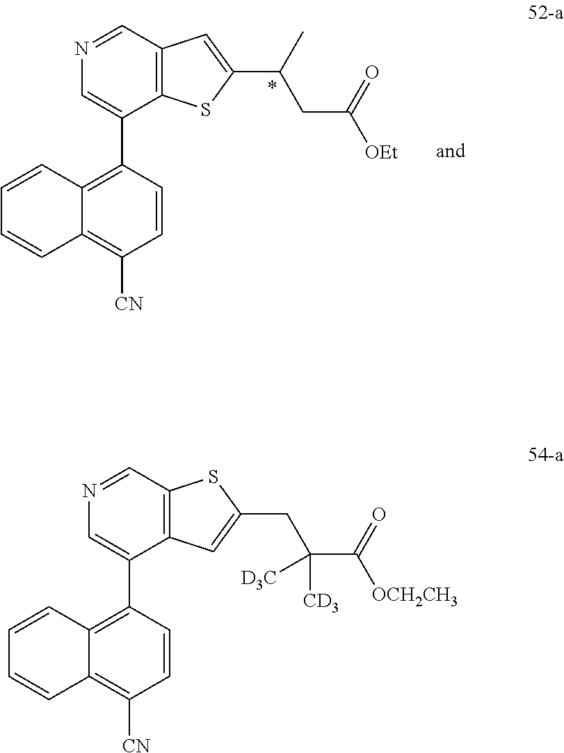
C12=C(C=NC=C1C1=C3C(=C([CN])C=C1)C=CC=C3)SC(CC(C([OCH2CH3])=O)([CD3])[D3C])=C2.C12=C(C=NC=C1C1=C3C(=C([CN])C=C1)C=CC=C3)C=C(C(CC([OEt])=O)C)S2
